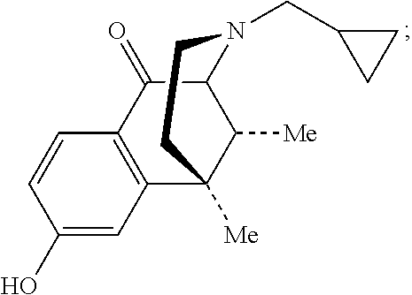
C1(O)=CC2=C(C=C1)C(=O)C1C([Me])C2([Me])CCN1CC1CC1
